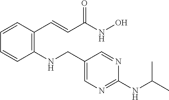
C1=CC(C=CC(NO)=O)=C(NCC2=CN=C(NC(C)C)N=C2)C=C1
